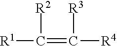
[R1]C(=C([R4])[R3])[R2]
